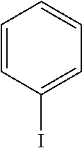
C1=CC(I)=CC=C1
